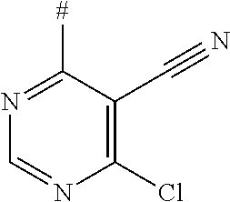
C1(Cl)=C(C#N)C([#])=NC=N1
